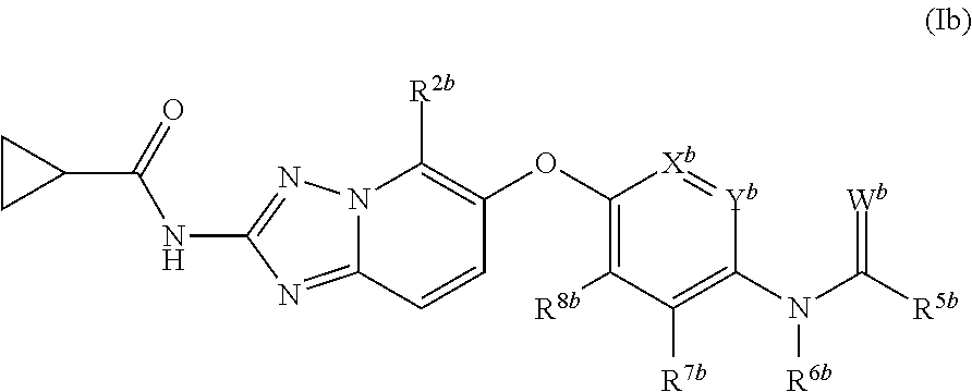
C1CC1C(=O)NC1=NN2C(=N1)C=CC(OC1=C([R8b])C([R7b])=C(N(C([R5b])=[Wb])[R6b])[Yb]=[Xb]1)=C2[R2b]
